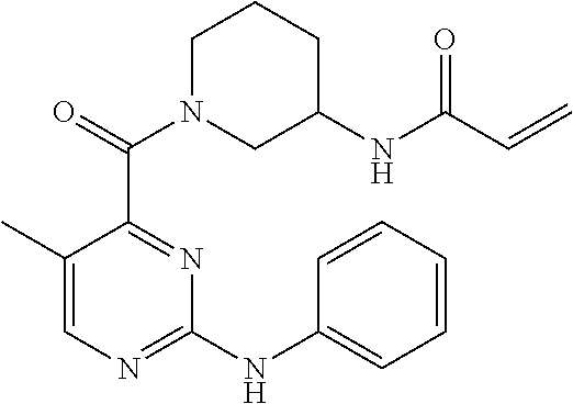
C1(C)=CN=C(NC2=CC=CC=C2)N=C1C(N1CC(NC(C=C)=O)CCC1)=O
